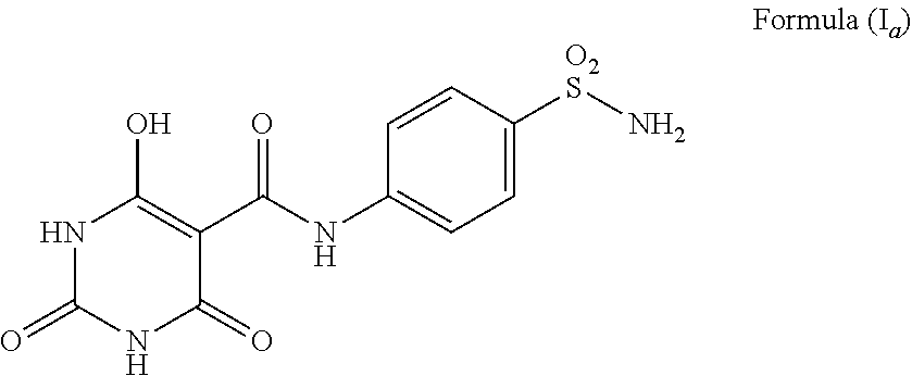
N1C(=O)NC(=O)C(C(NC2=CC=C([O2S]N)C=C2)=O)=C1O
